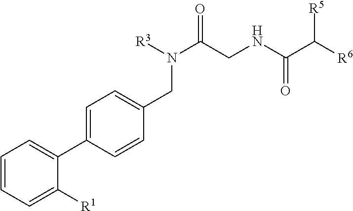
C1=CC=C([R1])C(C2=CC=C(CN(C(=O)CNC(C([R6])[R5])=O)[R3])C=C2)=C1
